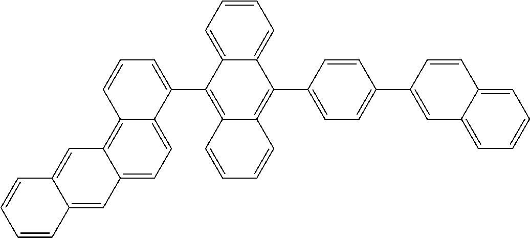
C1=CC=C(C2=C3C(=C(C4=CC=C(C5=CC6=CC=CC=C6C=C5)C=C4)C4=CC=CC=C24)C=CC=C3)C2=CC=C3C(=C12)C=C1C=CC=CC1=C3
